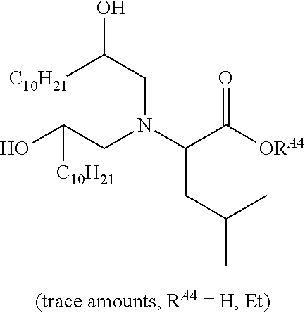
OC(CN(C(C([ORA4])=O)CC(C)C)CC(O)[C10H21])[C10H21]
